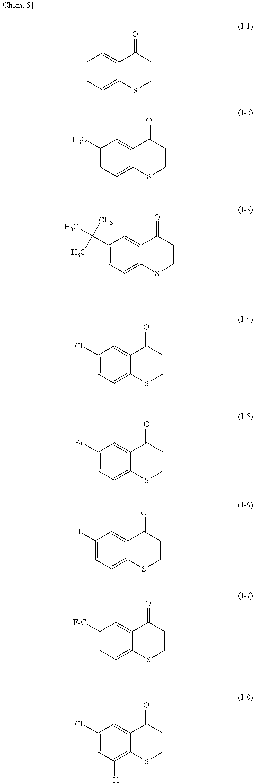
C1(Cl)=CC=C2C(=C1)C(=O)CCS2.C1(Br)=CC=C2C(=C1)C(=O)CCS2.C1(I)=CC=C2C(=C1)C(=O)CCS2.C1([F3C])=CC=C2C(=C1)C(=O)CCS2.C1(Cl)=CC(Cl)=C2C(=C1)C(=O)CCS2.C1=CC=C2C(=C1)C(=O)CCS2.C1(C)=CC=C2C(=C1)C(=O)CCS2.C1(C(C)(C)C)=CC=C2C(=C1)C(=O)CCS2
